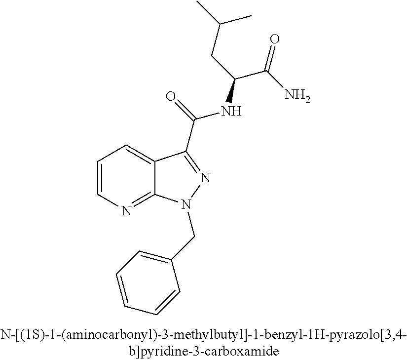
C1=CN=C2C(=C1)C(C(NC(CC(C)C)C(=O)N)=O)=NN2CC1=CC=CC=C1
